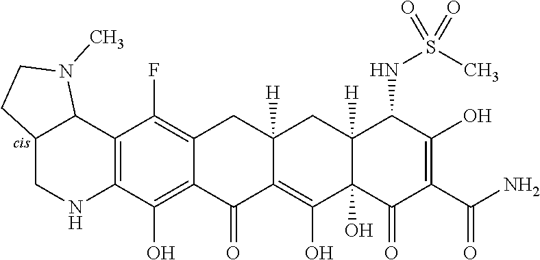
C12=C(C(O)=C3C(=C1F)CC1([H])CC4([H])C(NS(C)(=O)=O)C(O)=C(C(=O)N)C(=O)C4(O)C(O)=C1C3=O)NCC1C2N(C)CC1
